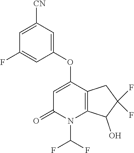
C1=C([CN])C=C(OC2=CC(=O)N(C(F)F)C3=C2CC(F)(F)C3O)C=C1F
